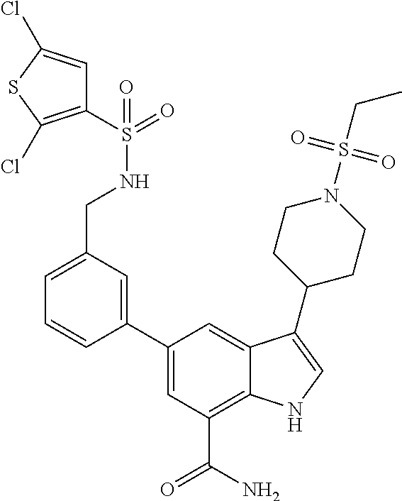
C1=C(C2=CC(CNS(=O)(C3=C(Cl)SC(Cl)=C3)=O)=CC=C2)C=C2C(=C1C(N)=O)NC=C2C1CCN(S(CC)(=O)=O)CC1
